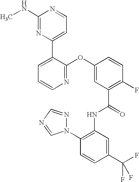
N1=C(OC2=CC(C(=O)NC3=C(N4N=CN=C4)C=CC(C(F)(F)F)=C3)=C(F)C=C2)C(C2=CC=NC(NC)=N2)=CC=C1
